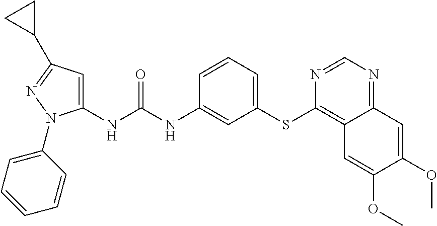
C1(NC(NC2=CC(SC3=C4C(=NC=N3)C=C(OC)C(OC)=C4)=CC=C2)=O)=CC(C2CC2)=NN1C1=CC=CC=C1
